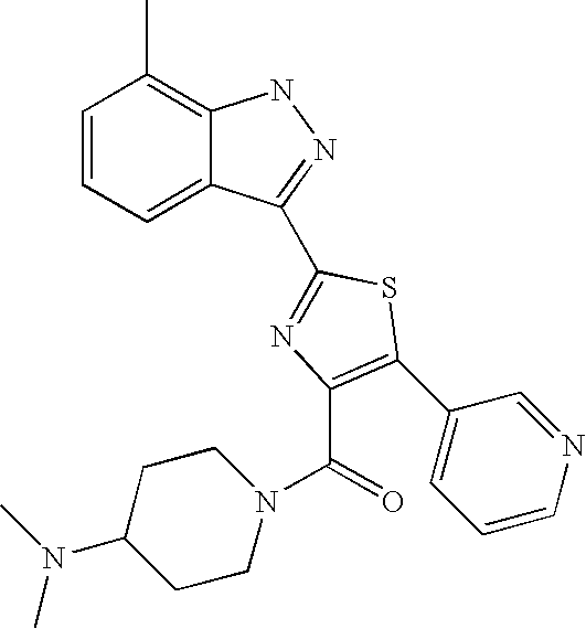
C1=CC=C2C(=C1C)NN=C2C1=NC(C(N2CCC(N(C)C)CC2)=O)=C(C2=CC=CN=C2)S1
